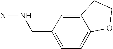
[X]NCC1=CC=C2C(=C1)CCO2
